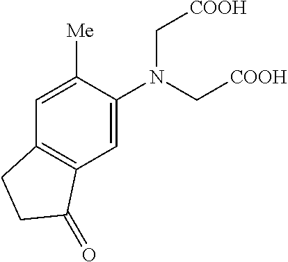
N(C[COOH])(C[COOH])C1=CC2=C(C=C1[Me])CCC2=O
